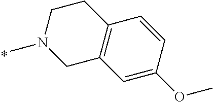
N1(C)CC2=C(CC1)C=CC(OC)=C2
